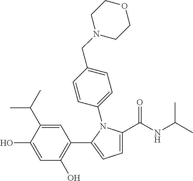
C1=C(C(NC(C)C)=O)N(C2=CC=C(CN3CCOCC3)C=C2)C(C2=C(O)C=C(O)C(C(C)C)=C2)=C1
